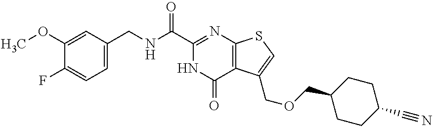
C1(OC)=CC(CNC(C2=NC3=C(C(=O)N2)C(COCC2CCC(C#N)CC2)=CS3)=O)=CC=C1F
